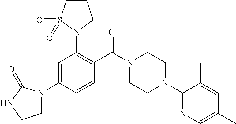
C1=C(N2CCNC2=O)C=CC(C(N2CCN(C3=NC=C(C)C=C3C)CC2)=O)=C1N1S(=O)(=O)CCC1
